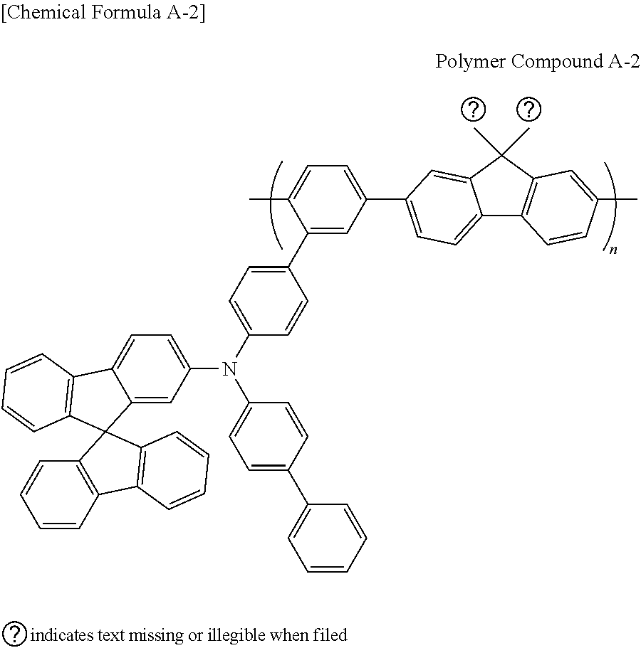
C1(C2=CC(C3=CC=C4C5=C(C(C)(C)C4=C3)C=C(C)C=C5)=CC=C2C)=CC=C(N(C2=CC=C(C3=CC=CC=C3)C=C2)C2=CC=C3C(=C2)C2(C4=C3C=CC=C4)C3=C(C=CC=C3)C3=C2C=CC=C3)C=C1
